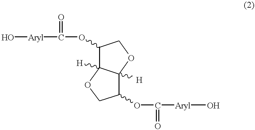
C1(OC(=O)[Aryl]O)C2([H])C([H])(OC1)C(OC([Aryl]O)=O)CO2
